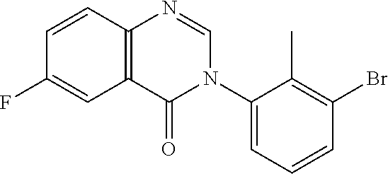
C1=CC2=C(C=C1F)C(=O)N(C1=CC=CC(Br)=C1C)C=N2
